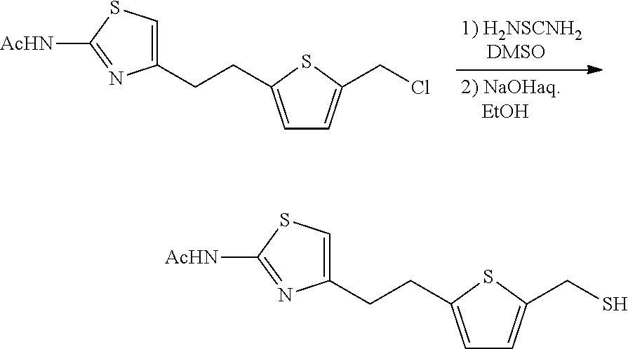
C1(CCC2=CC=C(CCl)S2)=CSC([AcHN])=N1.C1(CCC2=CC=C(CS)S2)=CSC([AcHN])=N1
